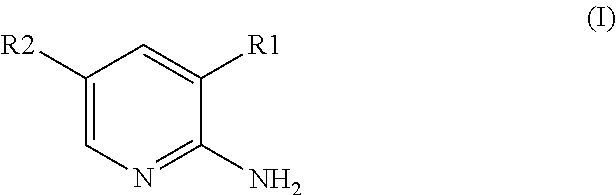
C1([R2])=CN=C(N)C([R1])=C1
